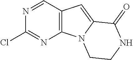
C12=C(N=C(Cl)N=C1)N1C(=C2)C(=O)NCC1
